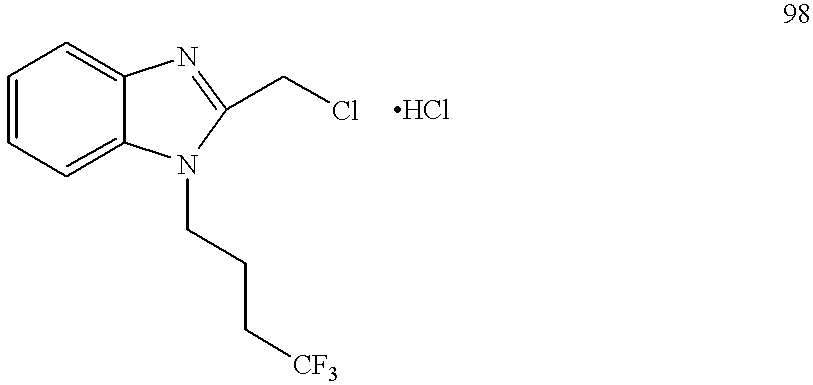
C1=CC=C2C(=C1)N=C(CCl)N2CCC[CF3]
